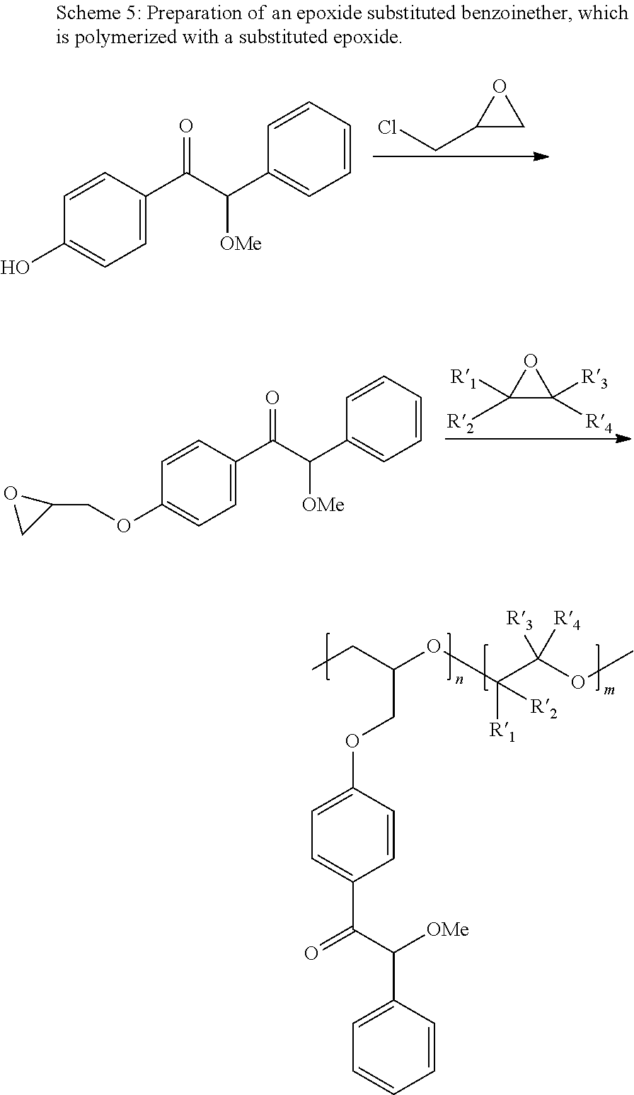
C1=C(C([OMe])C(=O)C2=CC=C(OCC(CC)OC(C(OC)([R3])[R4])([R1])[R2])C=C2)C=CC=C1.ClCC1CO1.C1=CC(C(C(C2=CC=CC=C2)[OMe])=O)=CC=C1O.C1([R1])([R2])C([R3])([R4])O1.C1=CC(C(C(C2=CC=CC=C2)[OMe])=O)=CC=C1OCC1OC1
